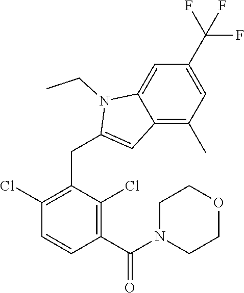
C1(Cl)=C(CC2=CC3=C(C)C=C(C(F)(F)F)C=C3N2CC)C(Cl)=C(C(=O)N2CCOCC2)C=C1
